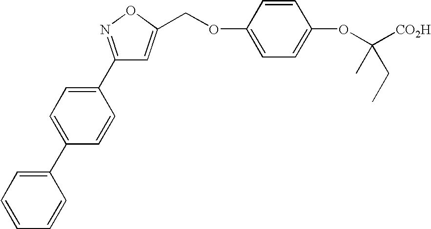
C1=C(C2=CC=CC=C2)C=CC(C2=NOC(COC3=CC=C(OC([CO2H])(C)CC)C=C3)=C2)=C1
